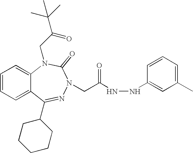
C1=CC=C2C(=C1)N(CC(C(C)(C)C)=O)C(=O)N(CC(NNC1=CC(C)=CC=C1)=O)N=C2C1CCCCC1
